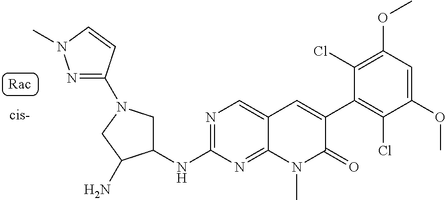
N1=C(NC2CN(C3=NN(C)C=C3)CC2N)N=C2C(=C1)C=C(C1=C(Cl)C(OC)=CC(OC)=C1Cl)C(=O)N2C
